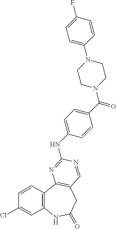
C1(Cl)=CC2=C(C=C1)C1=C(CC(=O)N2)C=NC(NC2=CC=C(C(=O)N3CCN(C4=CC=C(F)C=C4)CC3)C=C2)=N1
